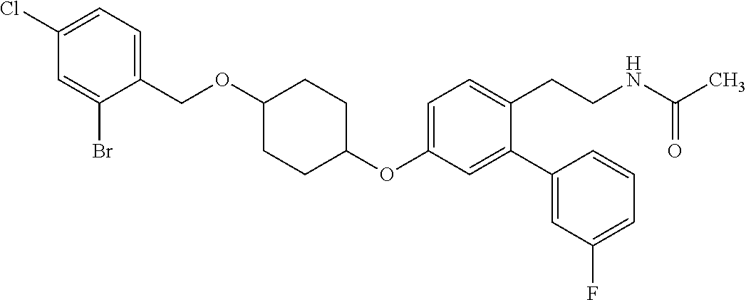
C1=C(OC2CCC(OCC3=CC=C(Cl)C=C3Br)CC2)C=C(C2=CC(F)=CC=C2)C(CCNC(C)=O)=C1
